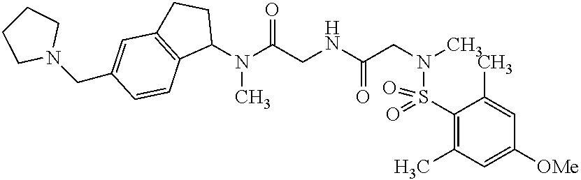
N(C(CNC(CN(C)S(C1=C(C)C=C([OMe])C=C1C)(=O)=O)=O)=O)(C)C1CCC2=C1C=CC(CN1CCCC1)=C2
